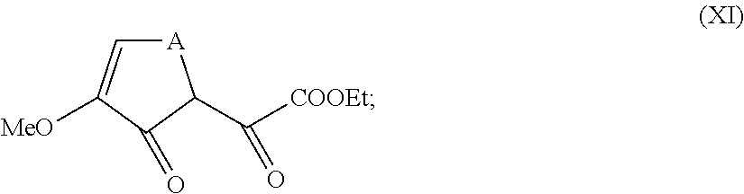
[A]1C=C([MeO])C(=O)C1C([COOEt])=O
